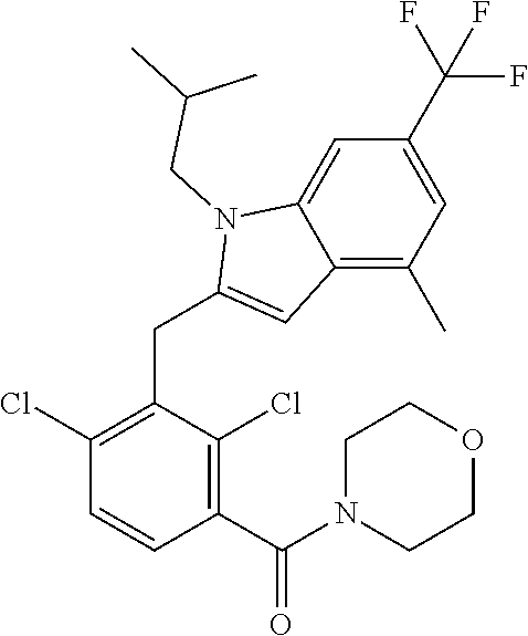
C1(Cl)=C(CC2=CC3=C(C)C=C(C(F)(F)F)C=C3N2CC(C)C)C(Cl)=C(C(=O)N2CCOCC2)C=C1
